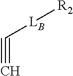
C([LB][R2])#C
